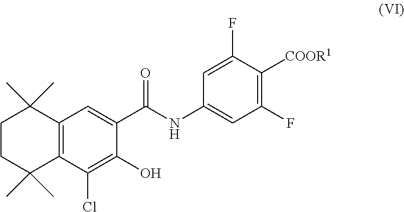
C1CC(C)(C)C2=C(C1(C)C)C=C(C(NC1=CC(F)=C([COOR1])C(F)=C1)=O)C(O)=C2Cl
